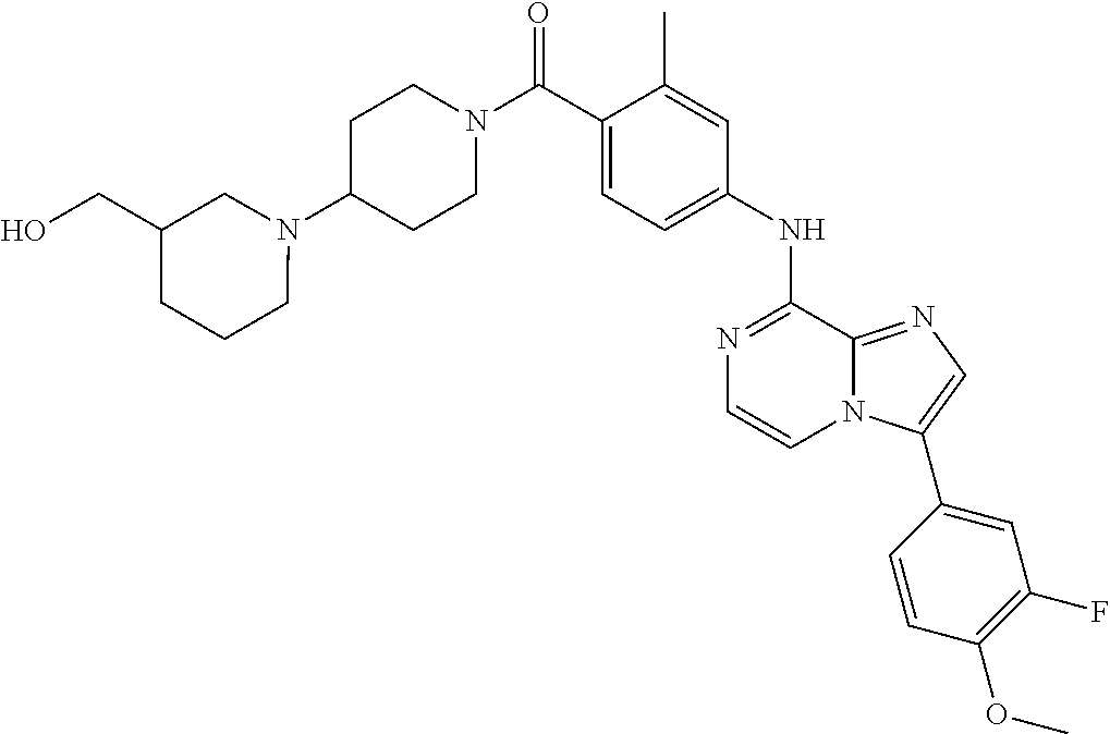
C1(C)=CC(NC2=NC=CN3C2=NC=C3C2=CC(F)=C(OC)C=C2)=CC=C1C(N1CCC(N2CC(CO)CCC2)CC1)=O
